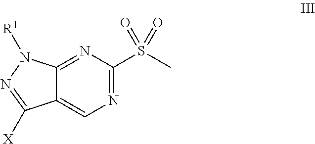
N1=C(S(C)(=O)=O)N=C2C(=C1)C([X])=NN2[R1]
